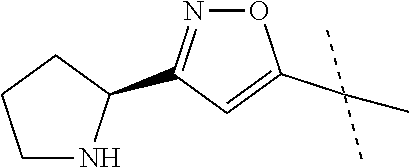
C1C(C2=NOC(C(C)(C)C)=C2)NCC1
